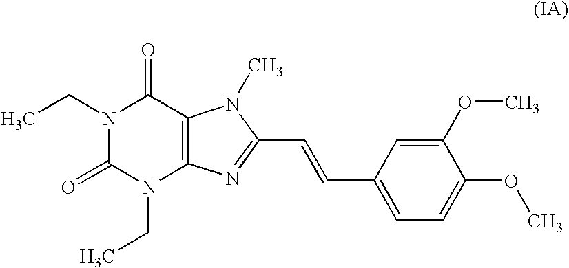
CCN1C(=O)N(CC)C2=C(C1=O)N(C)C(C=CC1=CC=C(OC)C(OC)=C1)=N2
